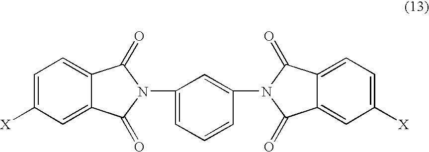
C1=C([X])C=C2C(=C1)C(=O)N(C1=CC=CC(N3C(=O)C4=CC=C([X])C=C4C3=O)=C1)C2=O
